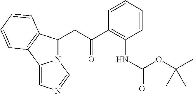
N12C(CC(C3=C(NC(OC(C)(C)C)=O)C=CC=C3)=O)C3=C(C1=CN=C2)C=CC=C3
